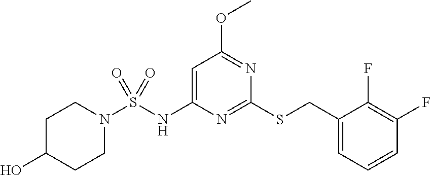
C1=C(NS(N2CCC(O)CC2)(=O)=O)N=C(SCC2=CC=CC(F)=C2F)N=C1OC
